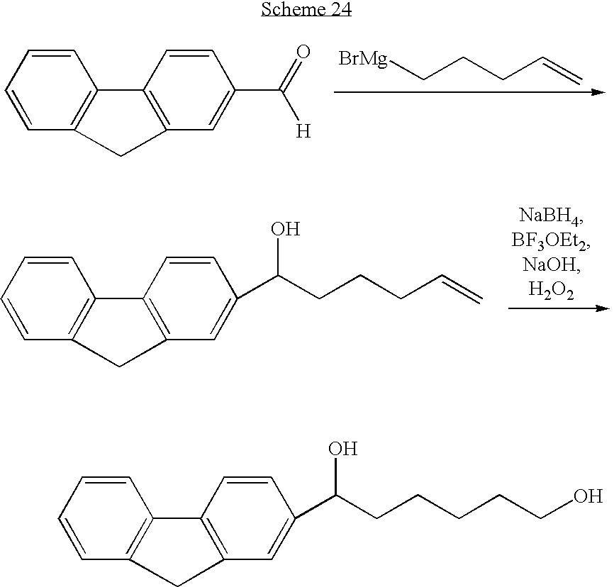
[BrMg]CCCC=C.C12=C(C=CC=C1)C1=C(C=C(C(=O)[H])C=C1)C2.C12=C(C=CC=C1)C1=C(C=C(C(CCCC=C)O)C=C1)C2.C12=C(C=CC=C1)CC1=C2C=CC(C(CCCCCO)O)=C1
